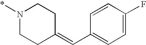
N1(*)CCC(=CC2=CC=C(F)C=C2)CC1
